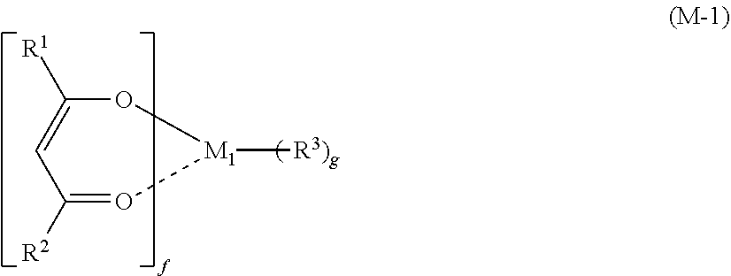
C1([R2])=O[M1]([R3)g])OC([R1])=C1
